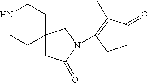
C1C(=O)C(C)=C(N2C(=O)CC3(C2)CCNCC3)C1
